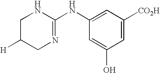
C1C([H])CN=C(NC2=CC([CO2H])=CC(O)=C2)N1
